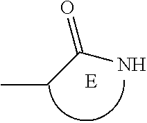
CCC(N)=O.[E]
